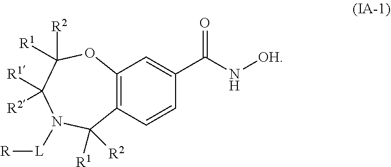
O1C([R2])([R1])C([R1])([R2])N([L][R])C([R1])([R2])C2=C1C=C(C(N[OH])=O)C=C2
